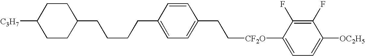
C1CC(CCCCC2=CC=C(CC[CF2O]C3=CC=C([OC2H5])C(F)=C3F)C=C2)CCC1[C3H7]
